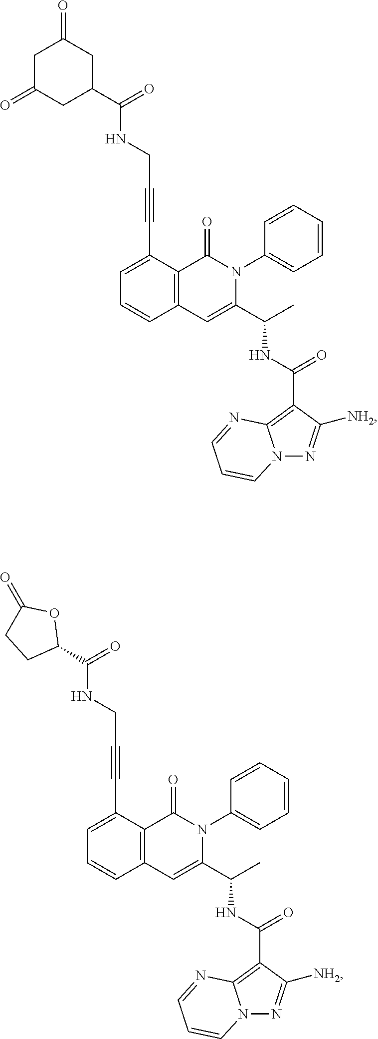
C1(C#CCNC(=O)C2CC(=O)CC(=O)C2)=CC=CC2=C1C(=O)N(C1=CC=CC=C1)C(C(C)NC(=O)C1=C3N(N=C1[NH2])C=CC=N3)=C2.C1(C#CCNC(=O)C2OC(=O)CC2)=CC=CC2=C1C(=O)N(C1=CC=CC=C1)C(C(C)NC(=O)C1=C3N(N=C1[NH2])C=CC=N3)=C2
